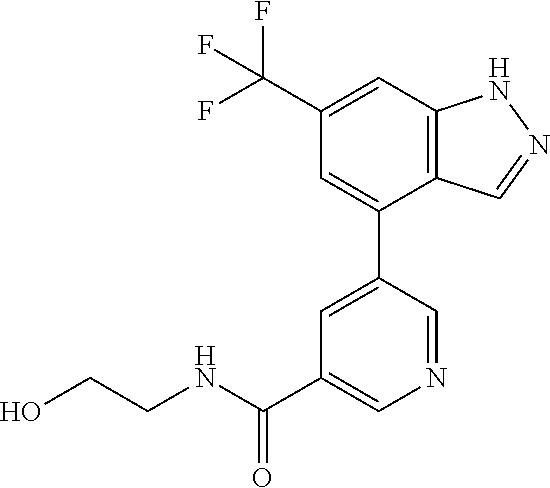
C12=C(C=C(C(F)(F)F)C=C1C1=CC(C(NCCO)=O)=CN=C1)NN=C2
